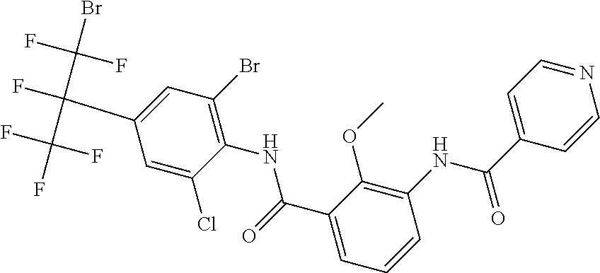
C1(C(C(F)(F)F)(C(F)(F)Br)F)=CC(Br)=C(NC(=O)C2=CC=CC(NC(=O)C3=CC=NC=C3)=C2OC)C(Cl)=C1
